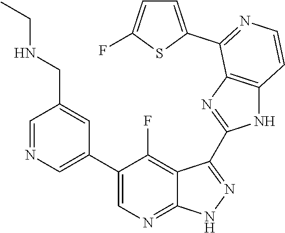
C1=NC=C(C2=CN=C3C(=C2F)C(C2=NC4=C(N2)C=CN=C4C2=CC=C(F)S2)=N[N H]3)C=C1CNCC
